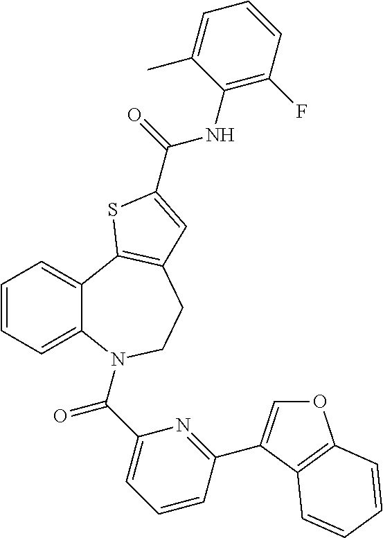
O1C=C(C2=NC(C(=O)N3C4=CC=CC=C4C4=C(CC3)C=C(C(NC3=C(F)C=CC=C3C)=O)S4)=CC=C2)C2=C1C=CC=C2
